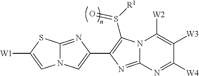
N12C(=NC(C3=C(S([R1])=O)N4C(=N3)N=C([W4])C([W3])=C4[W2])=C1)SC([W1])=C2
